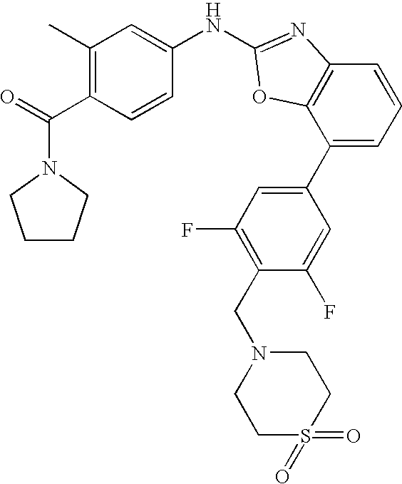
C1(C)=C(C(=O)N2CCCC2)C=CC(NC2=NC3=C(C(C4=CC(F)=C(CN5CCS(=O)(=O)CC5)C(F)=C4)=CC=C3)O2)=C1
